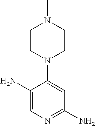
C1CN(C2=CC(N)=NC=C2N)CCN1C
